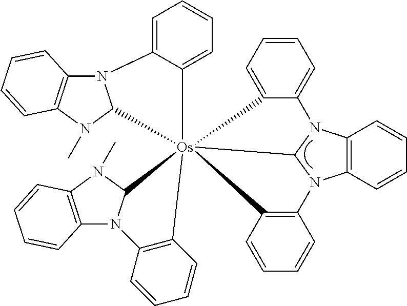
C12=CC=CC=C1N1C3=C(N(C)C1[Os]2145(C2N(C6=C(N2C)C=CC=C6)C2=C1C=CC=C2)C1=CC=CC=C1N1C2=C(N(C14)C1=C5C=CC=C1)C=CC=C2)C=CC=C3
